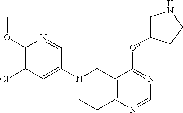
C1(N2CCC3=C(C2)C(OC2CNCC2)=NC=N3)=CC(Cl)=C(OC)N=C1
